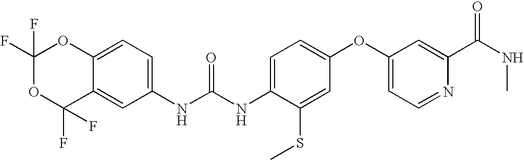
C12=CC(NC(NC3=CC=C(OC4=CC=NC(C(NC)=O)=C4)C=C3SC)=O)=CC=C1OC(F)(F)OC2(F)F
